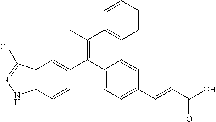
C12=C(C=CC(C(C3=CC=C(C=CC(O)=O)C=C3)=C(CC)C3=CC=CC=C3)=C1)NN=C2Cl
